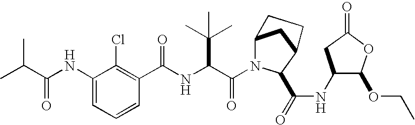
C1=CC=C(NC(C(C)C)=O)C(Cl)=C1C(NC(C(N1C2CC(C1C(=O)NC1C(OCC)OC(=O)C1)CC2)=O)C(C)(C)C)=O
